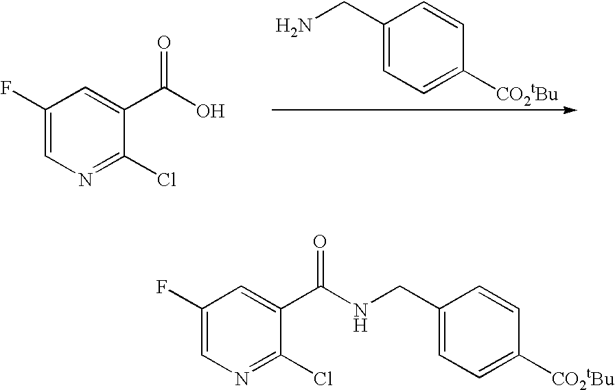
C1(CN)=CC=C([CO2tBu])C=C1.C1(F)=CN=C(Cl)C(C(O)=O)=C1.C1(F)=CN=C(Cl)C(C(NCC2=CC=C([CO2tBu])C=C2)=O)=C1
